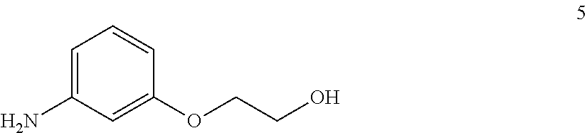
C1=C(N)C=C(OCCO)C=C1
